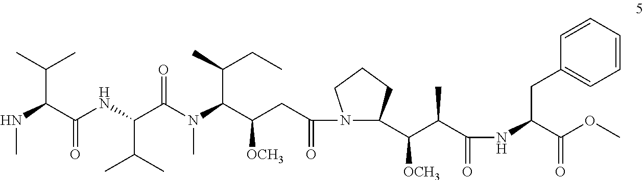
N(C(C(NC(C(N(C(C(CC(N1C(C([OCH3])C(C)C(=O)NC(C(=O)OC)CC2=CC=CC=C2)CCC1)=O)[OCH3])C(CC)C)C)=O)C(C)C)=O)C(C)C)C
